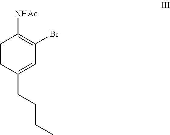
C1=CC(CCCC)=CC(Br)=C1[NHAc]
